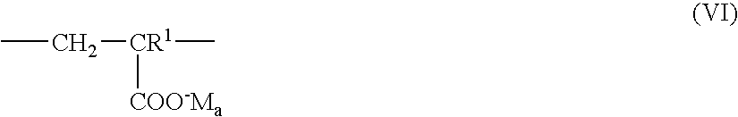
CC[CR1](C)[COO-Ma]
